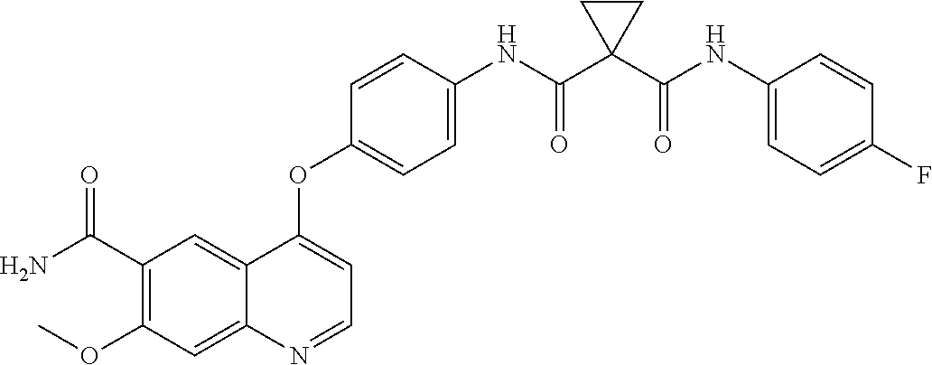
C12=CC(C(N)=O)=C(OC)C=C1N=CC=C2OC1=CC=C(NC(C2(C(NC3=CC=C(F)C=C3)=O)CC2)=O)C=C1
